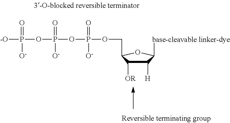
C1([H])C([OR])C(COP(=O)([O-])OP(=O)([O-])OP([-O])(=O)[O-])OC1[base-cleavable linker-dye]
